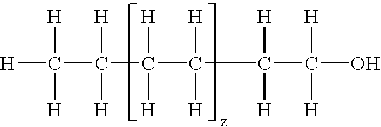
[H]C(C(C(C(C(C(O)([H])[H])([H])[H])([H])[H])([H])[H])([H])[H])([H])[H]
